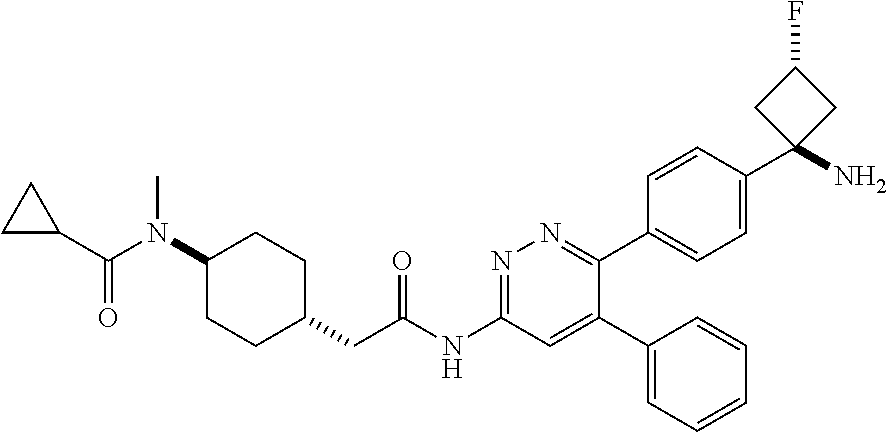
C1(N(C(C2CC2)=O)C)CCC(CC(NC2=NN=C(C3=CC=C(C4(N)CC(F)C4)C=C3)C(C3=CC=CC=C3)=C2)=O)CC1
